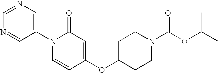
C1(N2C=CC(OC3CCN(C(OC(C)C)=O)CC3)=CC2=O)=CN=CN=C1
